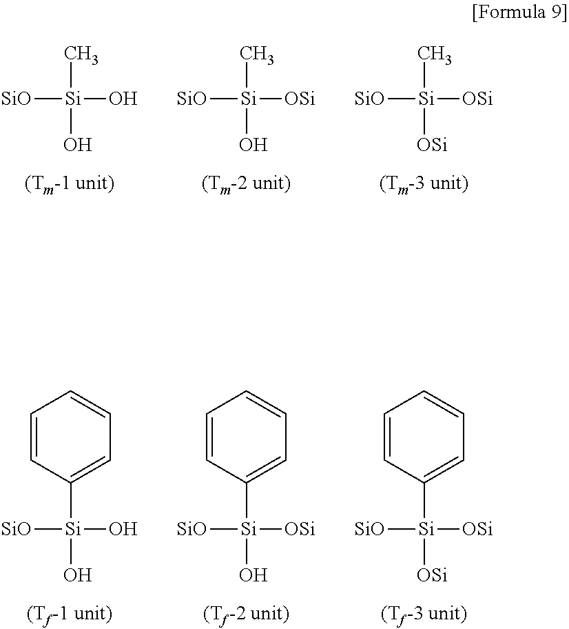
[SiO][Si](O)(O)C.[SiO][Si]([OSi])(O)C.[SiO][Si]([OSi])([OSi])C.[SiO][Si](O)(O)C1=CC=CC=C1.[SiO][Si]([OSi])(O)C1=CC=CC=C1.[SiO][Si]([OSi])([OSi])C1=CC=CC=C1
